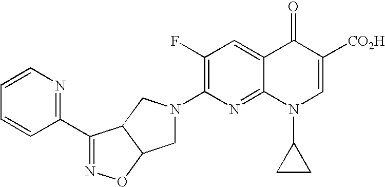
C1N(C2=C(F)C=C3C(=N2)N(C2CC2)C=C([CO2H])C3=O)CC2C1ON=C2C1=NC=CC=C1
